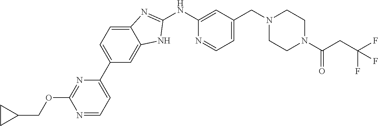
N1=CC=C(C2=CC=C3C(=C2)NC(NC2=CC(CN4CCN(C(CC(F)(F)F)=O)CC4)=CC=N2)=N3)N=C1OCC1CC1
